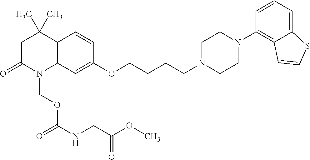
C12=C(C=C(OCCCCN3CCN(C4=C5C(=CC=C4)SC=C5)CC3)C=C1)N(COC(=O)NCC(OC)=O)C(=O)CC2(C)C
